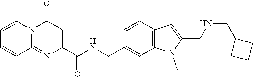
C1=CN2C(=NC(C(NCC3=CC4=C(C=C3)C=C(CNCC3CCC3)N4C)=O)=CC2=O)C=C1
